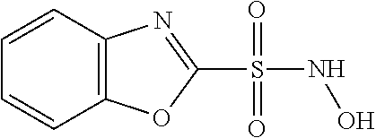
C1=CC2=C(C=C1)OC(S(NO)(=O)=O)=N2
